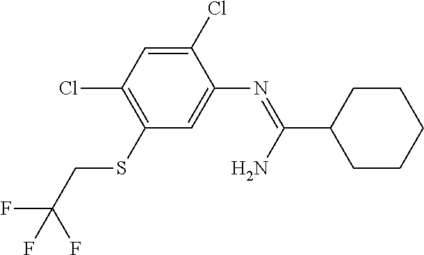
C1(Cl)=CC(Cl)=C(SCC(F)(F)F)C=C1N=C(C1CCCCC1)N
